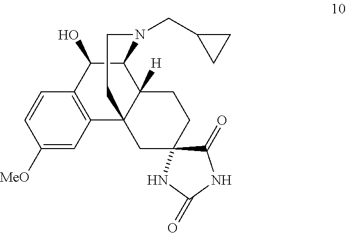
C1([MeO])=CC2=C(C=C1)C(O)C1C3([H])C2(CC2(CC3)C(=O)NC(=O)N2)CCN1CC1CC1
